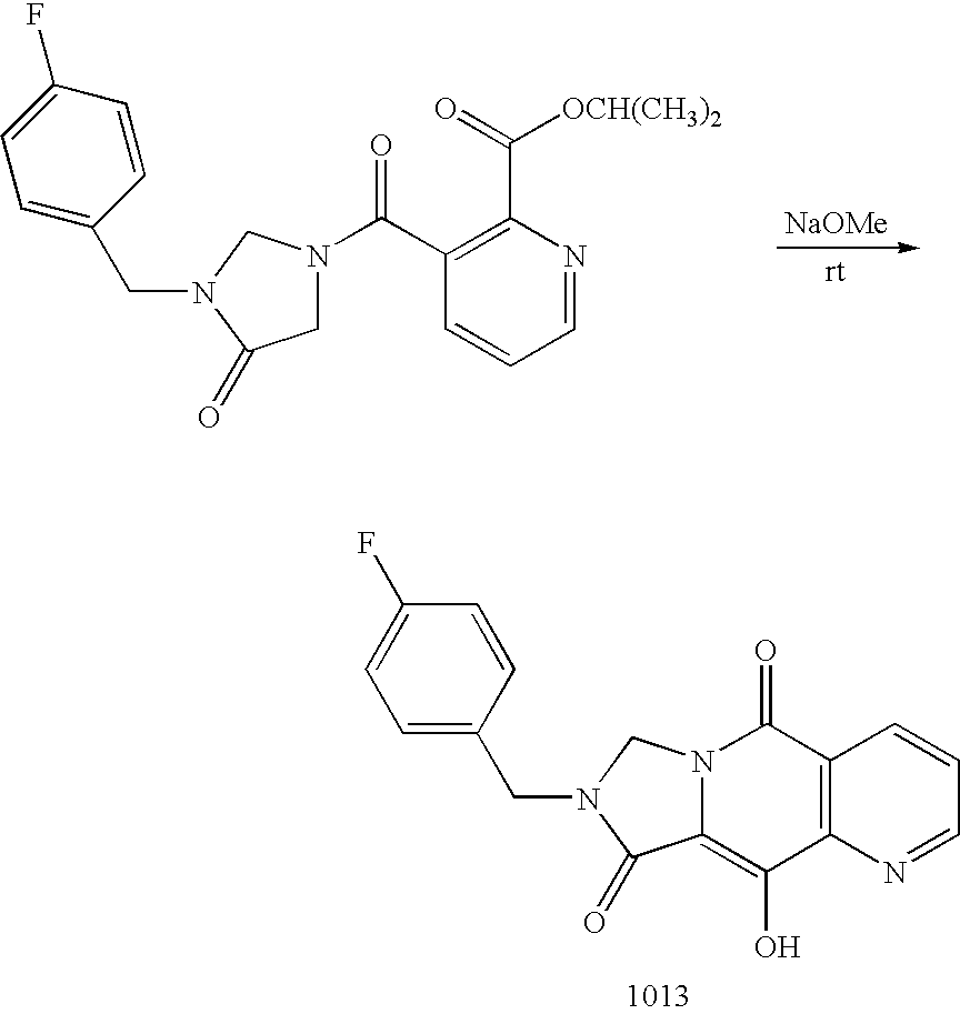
C12=C(N=CC=C1)C(O)=C1N(C2=O)CN(CC2=CC=C(F)C=C2)C1=O.C1(C(N2CC(=O)N(CC3=CC=C(F)C=C3)C2)=O)=C(C([OCH(CH3)2])=O)N=CC=C1.[NaOMe]
